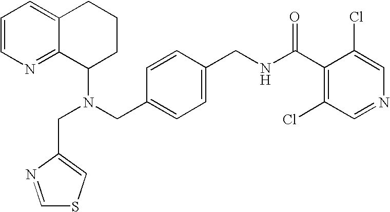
N(CC1=CC=C(CNC(C2=C(Cl)C=NC=C2Cl)=O)C=C1)(C1CCCC2=CC=CN=C12)CC1=CSC=N1
